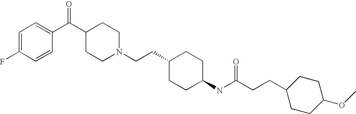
C1(C(C2=CC=C(F)C=C2)=O)CCN(CCC2CCC(NC(CCC3CCC(OC)CC3)=O)CC2)CC1
